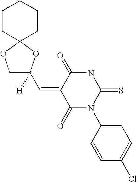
O=C1C(=CC2([H])COC3(O2)CCCCC3)C(=O)N(C2=CC=C(Cl)C=C2)C(=S)N1
